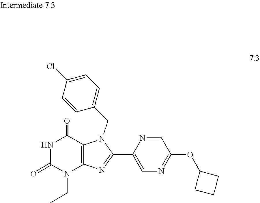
C1(CN2C3=C(N(CC)C(=O)NC3=O)N=C2C2=CN=C(OC3CCC3)C=N2)=CC=C(Cl)C=C1
